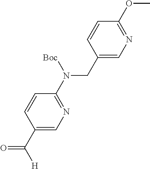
C1(CN(C2=NC=C(C([H])=O)C=C2)[Boc])=CN=C(OC)C=C1
